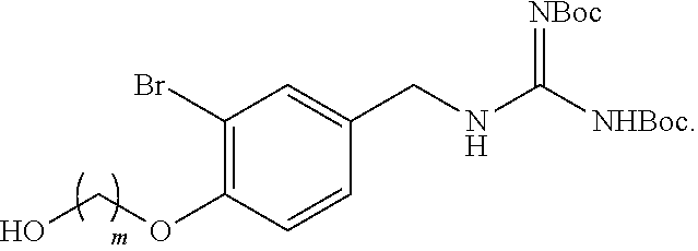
[NBoc]=C([NHBoc])NCC1=CC(Br)=C(OCO)C=C1
